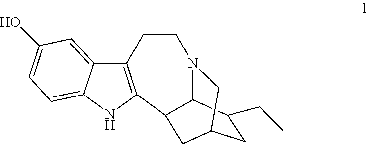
C12=C(NC3=CC=C(O)C=C13)C1C3N(CC2)CC(CC3CC)C1
